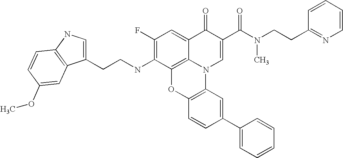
C1(F)=C(NCCC2=CNC3=C2C=C(OC)C=C3)C2=C3C(=C1)C(=O)C(C(N(CCC1=NC=CC=C1)C)=O)=CN3C1=C(O2)C=CC(C2=CC=CC=C2)=C1
